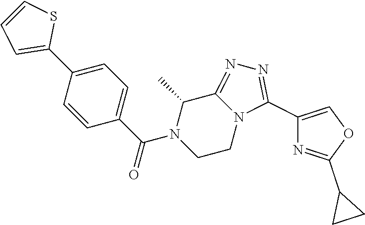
C1=C(C2=CC=CS2)C=CC(C(N2CCN3C(=NN=C3C3=COC(C4CC4)=N3)C2C)=O)=C1
